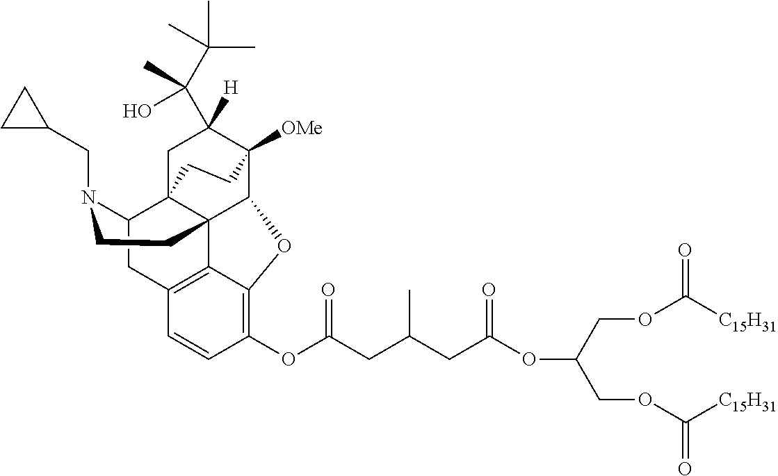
O(C(COC([C15H31])=O)COC([C15H31])=O)C(=O)CC(CC(OC1=C2C3=C(C=C1)CC1C45C3(C(C([OMe])(C([H])(C(C(C)(C)C)(C)O)C4)CC5)O2)CCN1CC1CC1)=O)C
